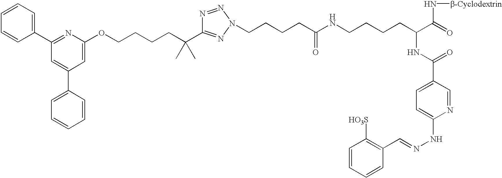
C1=CC=CC(C2=NC(OCCCCC(C)(C)C3=NN(CCCCC(NCCCCC(C(=O)N[b-Cyclodextrin])NC(=O)C4=CC=C(NN=CC5=C([HO3S])C=CC=C5)N=C4)=O)N=N3)=CC(C3=CC=CC=C3)=C2)=C1
